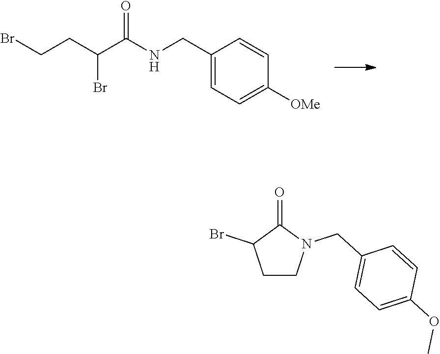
C1(CNC(C(CCBr)Br)=O)=CC=C([OMe])C=C1.C1CN(CC2=CC=C(OC)C=C2)C(=O)C1Br
